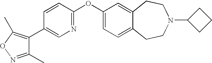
C1(OC2=NC=C(C3=C(C)ON=C3C)C=C2)=CC=C2C(=C1)CCN(C1CCC1)CC2
